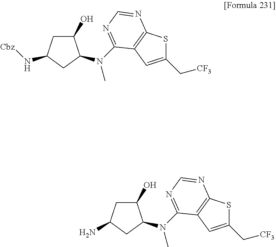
C1(O)CC(N)CC1N(C)C1=NC=NC2=C1C=C(C[CF3])S2.C1(O)CC(N[Cbz])CC1N(C)C1=NC=NC2=C1C=C(C[CF3])S2
